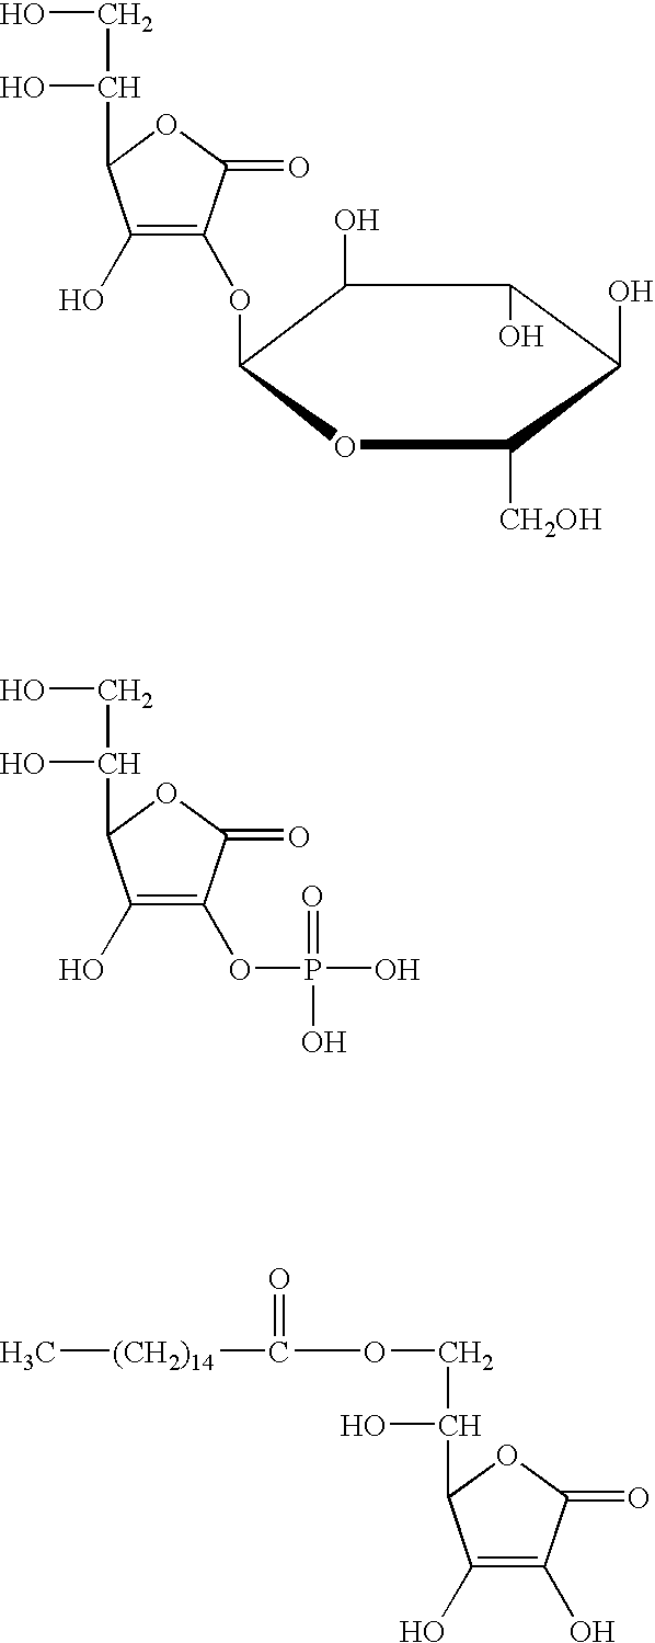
C1(O)C(OC2=C(O)C(C(O)CO)OC2=O)OC([CH2OH])C(O)C1O.C1(O)=C(OP(=O)(O)O)C(=O)OC1C(O)CO.C1(O)=C(O)C(=O)OC1C(O)COC(=O)[(CH2)14]C
